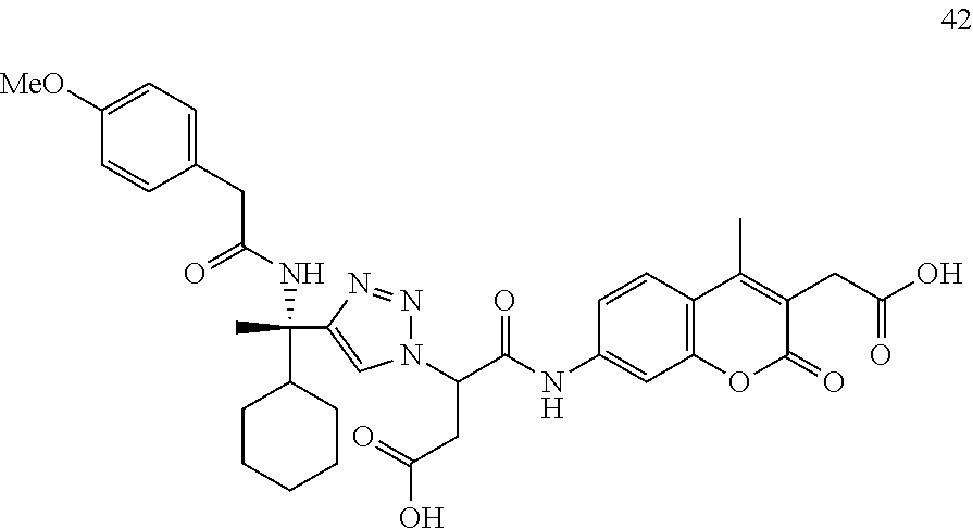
C1=CC2=C(C=C1NC(C(CC(O)=O)N1N=NC(C(C)(C3CCCCC3)NC(=O)CC3=CC=C([MeO])C=C3)=C1)=O)OC(=O)C(CC(O)=O)=C2C
